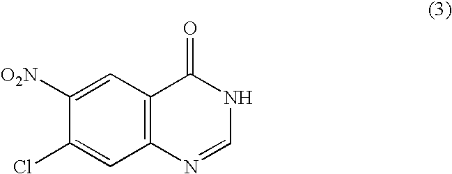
C12=C(C=C([O2N])C(Cl)=C1)C(=O)NC=N2
